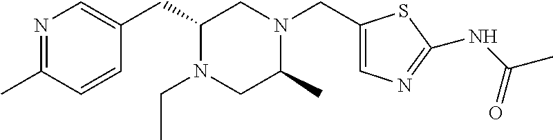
N1=C(C)C=CC(CC2N(CC)CC(C)N(CC3=CN=C(NC(C)=O)S3)C2)=C1
